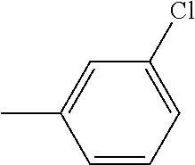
C1=CC=C(Cl)C=C1C
